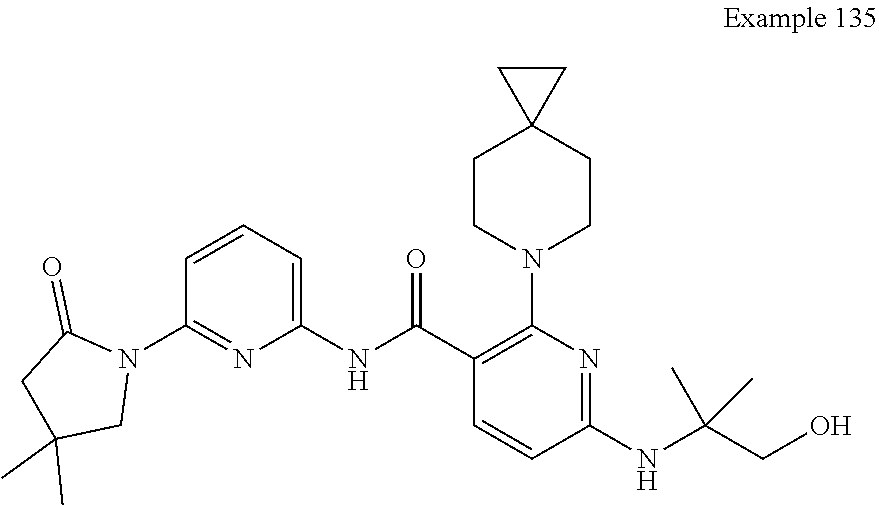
CC1(C)CC(=O)N(C2=NC(NC(C3=C(N4CCC5(CC4)CC5)N=C(NC(C)(C)CO)C=C3)=O)=CC=C2)C1
